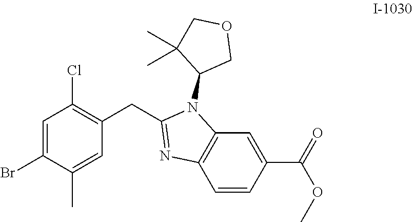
C1=C(C(=O)OC)C=CC2=C1N(C1COCC1(C)C)C(CC1=C(Cl)C=C(Br)C(C)=C1)=N2
